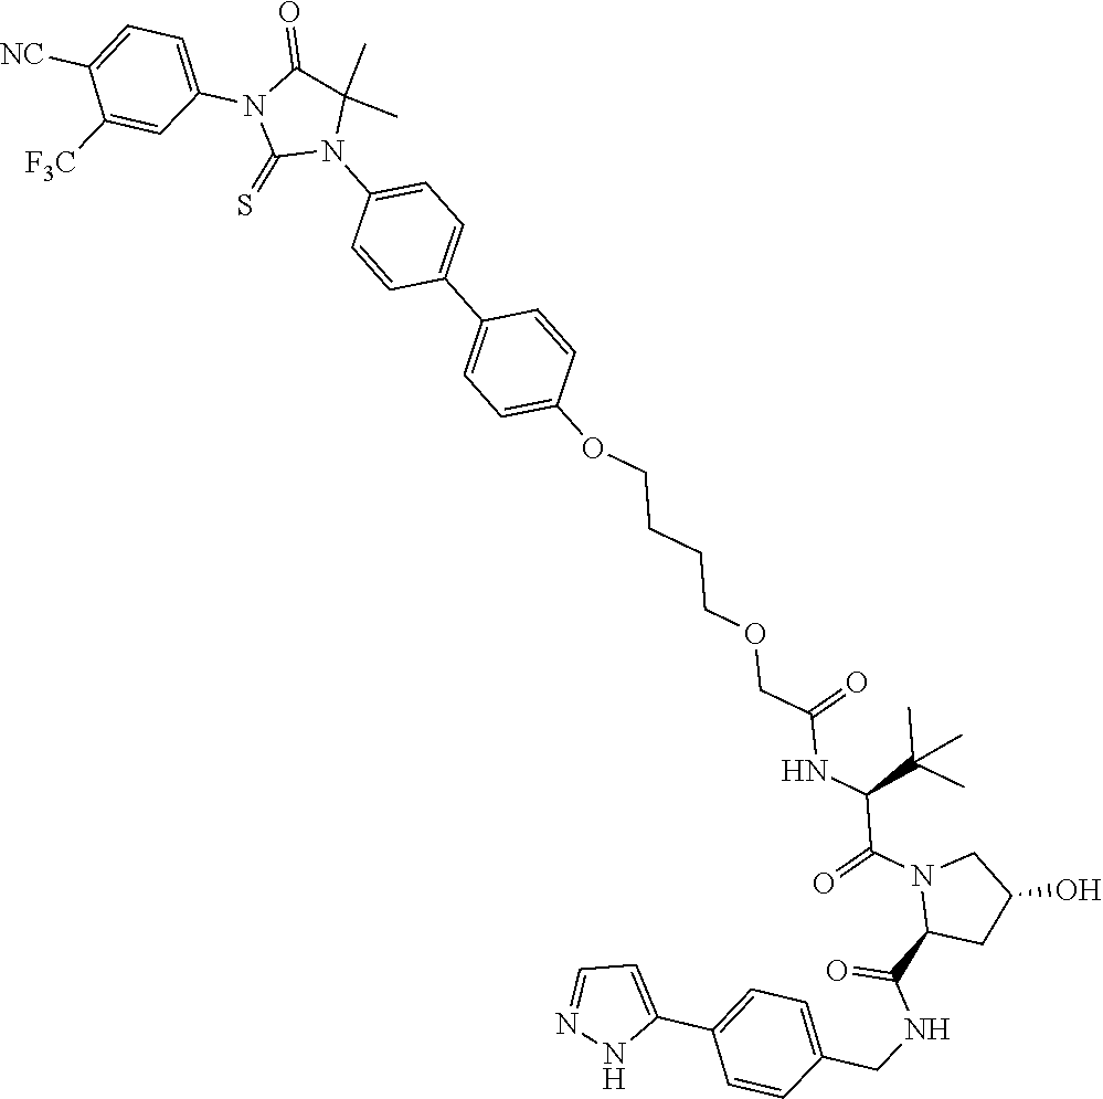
C1(OCCCCOCC(NC(C(N2CC(O)CC2C(NCC2=CC=C(C3=CC=NN3)C=C2)=O)=O)C(C)(C)C)=O)=CC=C(C2=CC=C(N3C(C)(C)C(=O)N(C4=CC=C([NC])C([F3C])=C4)C3=S)C=C2)C=C1
